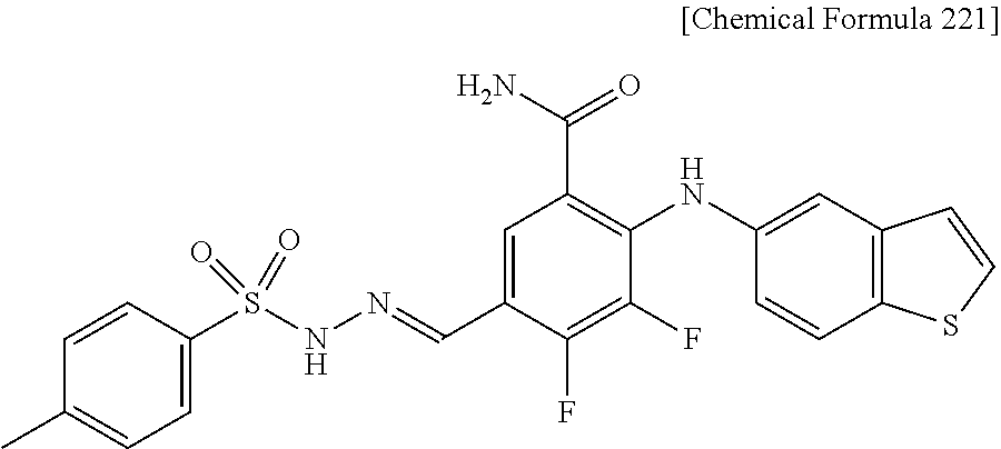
N(=CC1=CC(C(N)=O)=C(NC2=CC3=C(C=C2)SC=C3)C(F)=C1F)NS(C1=CC=C(C)C=C1)(=O)=O
